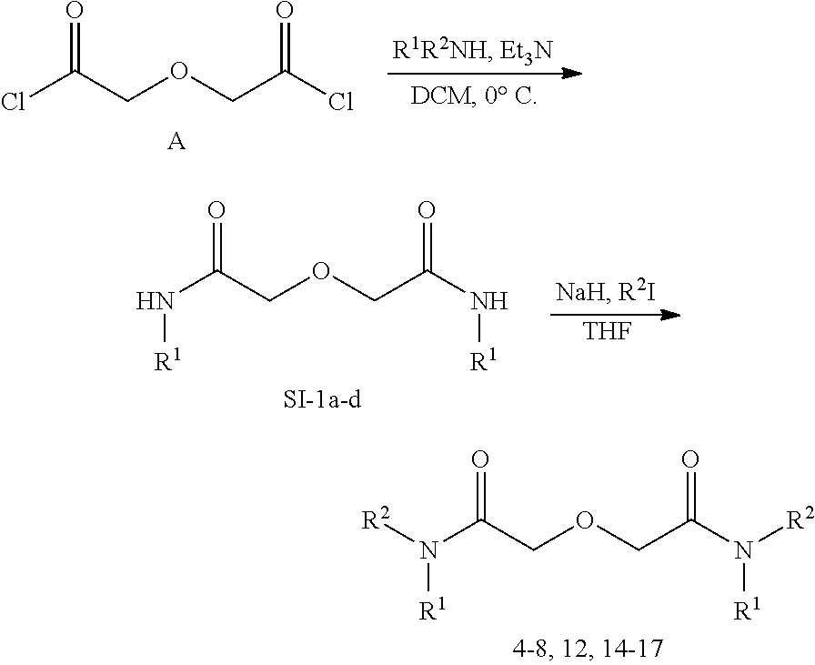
ClC(COCC(Cl)=O)=O.[A].N(C(COCC(N[R1])=O)=O)[R1].[THF].N(C(COCC(N([R1])[R2])=O)=O)([R1])[R2]
